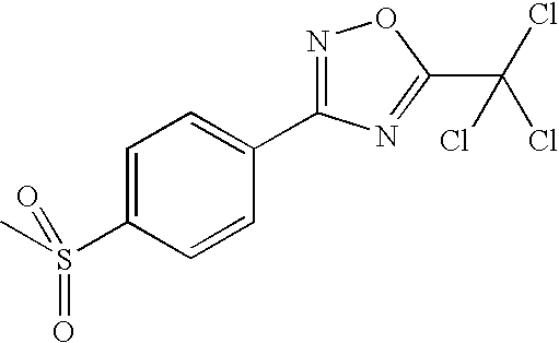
C1=C(S(C)(=O)=O)C=CC(C2=NOC(C(Cl)(Cl)Cl)=N2)=C1
